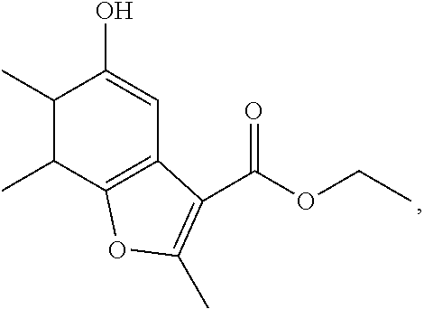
C12=C(C(C)C(C)C(O)=C1)OC(C)=C2C(OCC)=O
